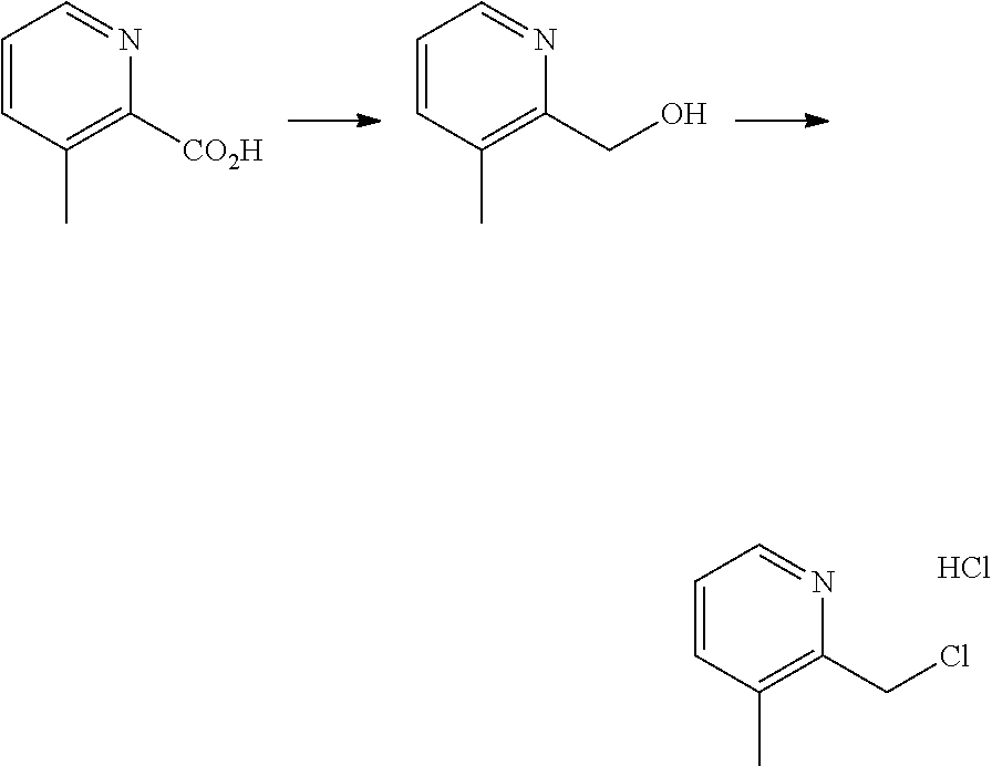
C1=CC(C)=C([CO2H])N=C1.C1=CC(C)=C(CO)N=C1.C1=CC(C)=C(CCl)N=C1.Cl
